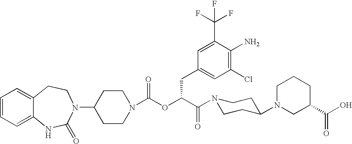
C1(N2C(=O)NC3=CC=CC=C3CC2)CCN(C(OC(C(N2CCC(N3CC(C(O)=O)CCC3)CC2)=O)CC2=CC(Cl)=C(N)C(C(F)(F)F)=C2)=O)CC1
